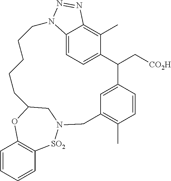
C1=CC=CC2=C1OC1CN([SO2]2)CC2=C(C)C=CC(=C2)C(C[CO2H])C2=CC=C3C(=C2C)N=NN3CCCCC1
